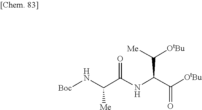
C(C(=O)[OtBu])(NC(C(N[Boc])[Me])=O)C([OtBu])[Me]
